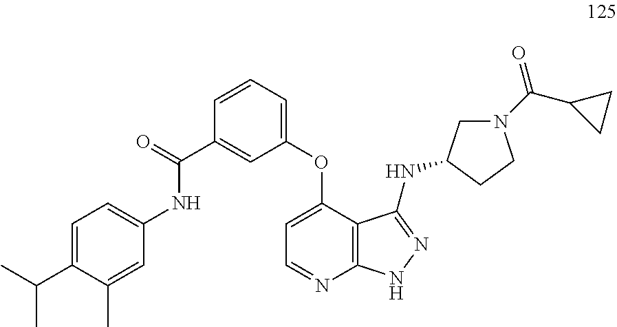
C1=CC=C(OC2=CC=NC3=C2C(NC2CN(C(=O)C4CC4)CC2)=NN3)C=C1C(=O)NC1=CC=C(C(C)C)C(C)=C1
